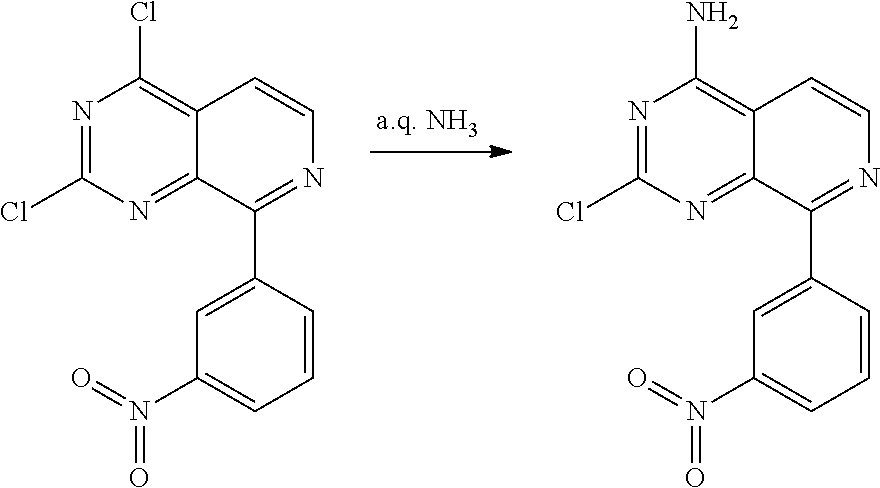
N1=C(Cl)N=C2C(=C1N)C=CN=C2C1=CC(N(=O)=O)=CC=C1.[a.q. NH3].N1=C(Cl)N=C2C(=C1Cl)C=CN=C2C1=CC(N(=O)=O)=CC=C1
